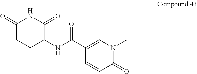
C1(NC(C2=CN(C)C(=O)C=C2)=O)C(=O)NC(=O)CC1
